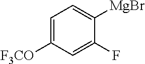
C1=C([F3CO])C=C(F)C([MgBr])=C1
